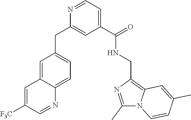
C1=C2C(=CC=C1CC1=CC(C(NCC3=C4N(C(C)=N3)C=CC(C)=C4)=O)=CC=N1)N=CC([F3C])=C2
